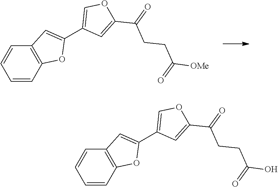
C1=CC2=C(C=C1)C=C(C1=COC(C(=O)CCC([OMe])=O)=C1)O2.C1=CC2=C(C=C1)C=C(C1=COC(C(=O)CCC(O)=O)=C1)O2
